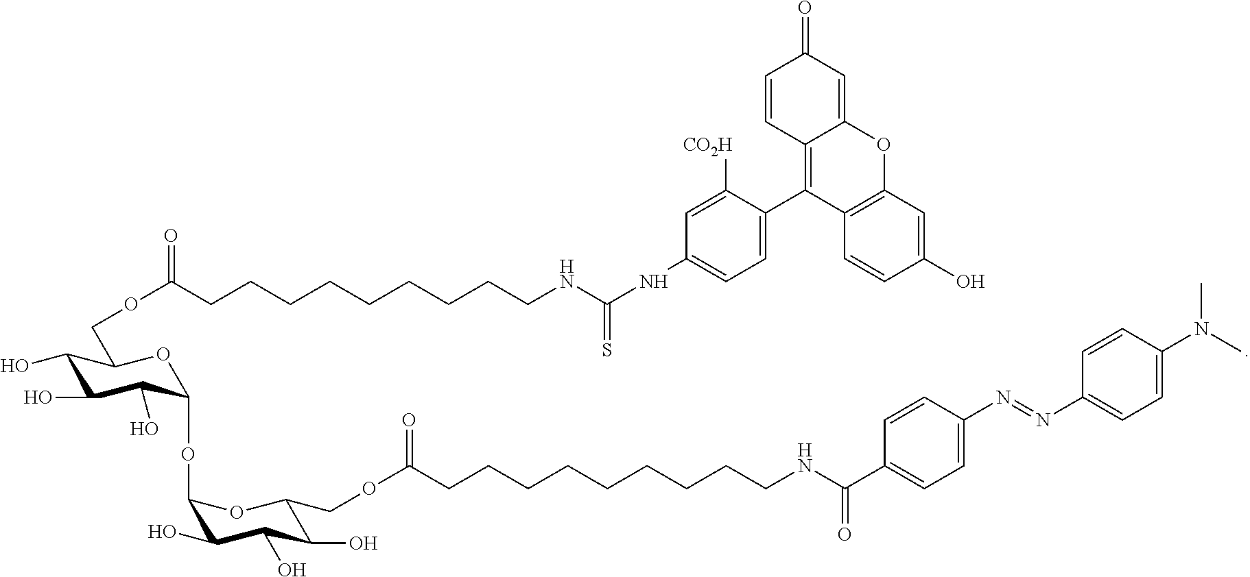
C1=CC2=C(C3=CC=C(NC(NCCCCCCCCCC(OCC4C(O)C(O)C(O)C(OC5C(O)C(O)C(O)C(COC(CCCCCCCCCNC(=O)C6=CC=C(N=NC7=CC=C(N(C)C)C=C7)C=C6)=O)O5)O4)=O)=S)C=C3[CO2H])C3=C(OC2=CC1=O)C=C(O)C=C3
